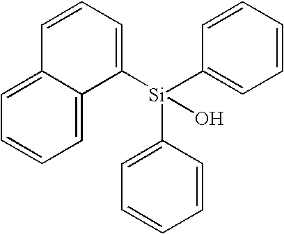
C1=C2C(=CC=C1)C=CC=C2[Si](C1=CC=CC=C1)(C1=CC=CC=C1)O
